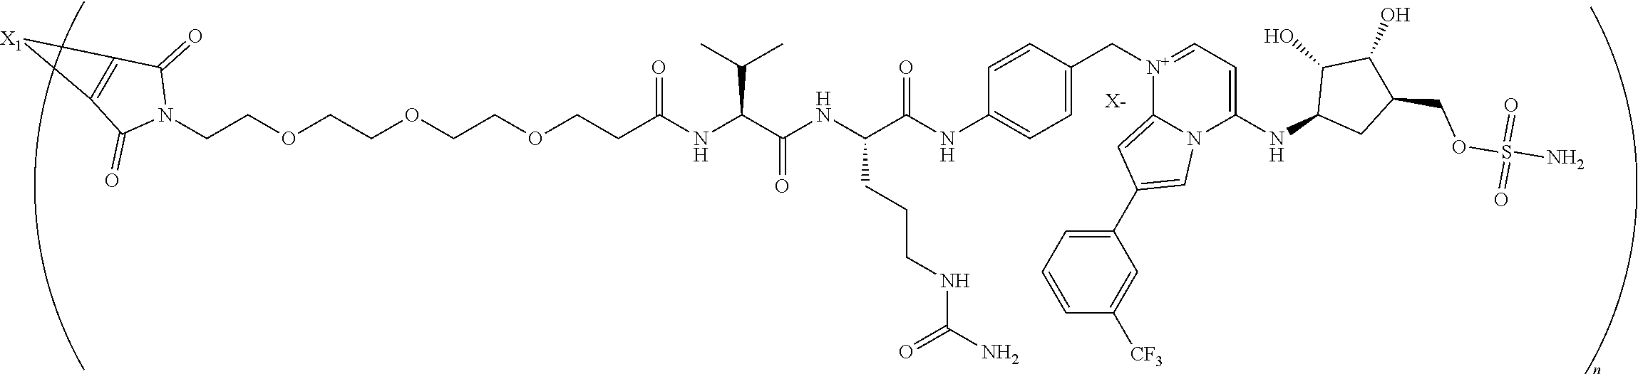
[X-].C(COCCOCCOCCC(NC(C(NC(C(NC1=CC=C(C[N+]2=CC=C(NC3CC(COS(N)(=O)=O)C(O)C3O)N3C2=CC(C2=CC=CC([CF3])=C2)=C3)C=C1)=O)CCCNC(=O)N)=O)C(C)C)=O)N1C(=O)C2=C(C1=O)[X1]2
